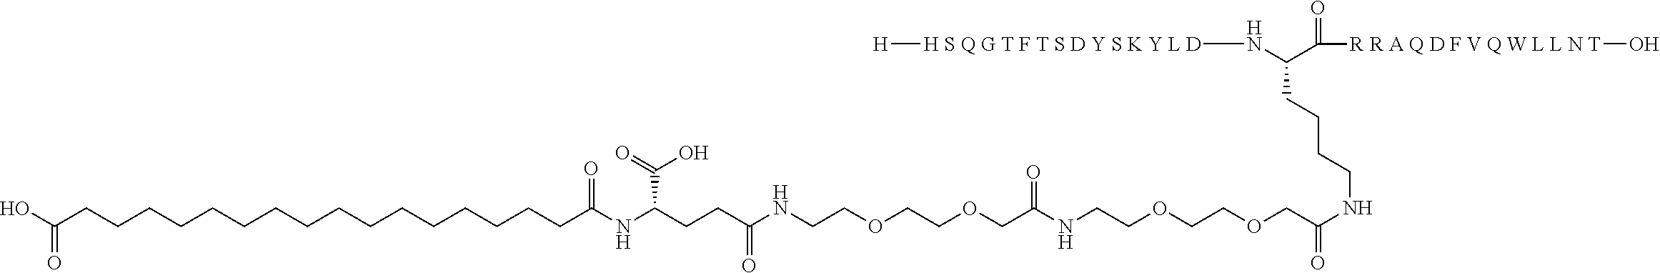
[H][H S Q G T F T S D Y S K Y L D]NC(CCCCNC(=O)COCCOCCNC(COCCOCCNC(CCC(NC(CCCCCCCCCCCCCCCCC(O)=O)=O)C(O)=O)=O)=O)C(=O)[R R A Q D F V Q W L L N T]O
